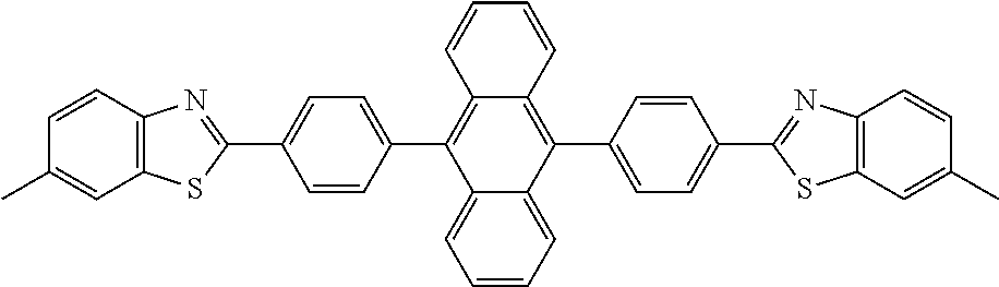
C12=C(C=CC(C)=C1)N=C(C1=CC=C(C3=C4C(=C(C5=CC=C(C6=NC7=C(S6)C=C(C)C=C7)C=C5)C5=CC=CC=C35)C=CC=C4)C=C1)S2
